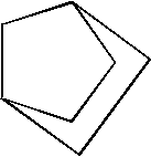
C1CC2CC1CC2
